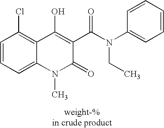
ClC1=C2C(=CC=C1)N(C)C(=O)C(C(N(C1=CC=CC=C1)CC)=O)=C2O
